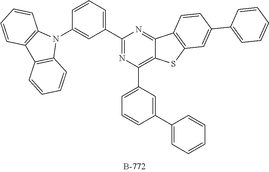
N1(C2=CC(C3=NC(C4=CC=CC(C5=CC=CC=C5)=C4)=C4C(=N3)C3=C(S4)C=C(C4=CC=CC=C4)C=C3)=CC=C2)C2=C(C3=C1C=CC=C3)C=CC=C2
